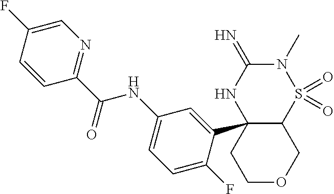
C12C(C3=CC(NC(C4=NC=C(F)C=C4)=O)=CC=C3F)(NC(=N)N(C)S1(=O)=O)CCOC2
